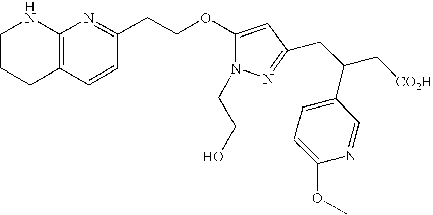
C1CCC2=C(N1)N=C(CCOC1=CC(CC(C3=CC=C(OC)N=C3)C[CO2H])=NN1CCO)C=C2
